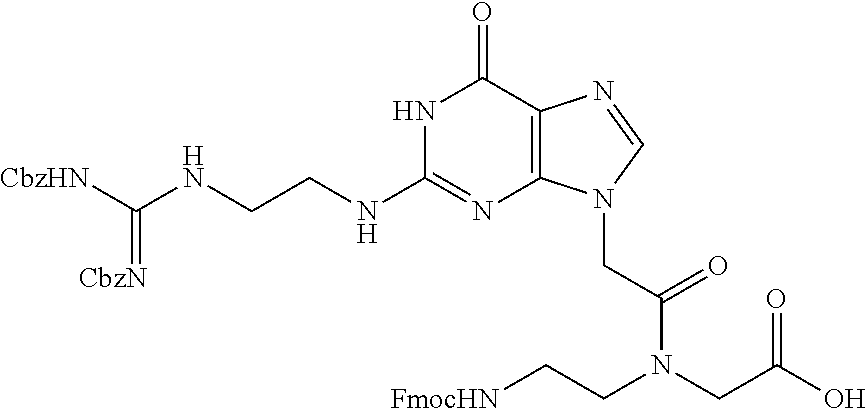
[CbzHN]C(NCCNC1=NC2=C(C(=O)N1)N=CN2CC(N(CC[FmocHN])CC(O)=O)=O)=[CbzN]
